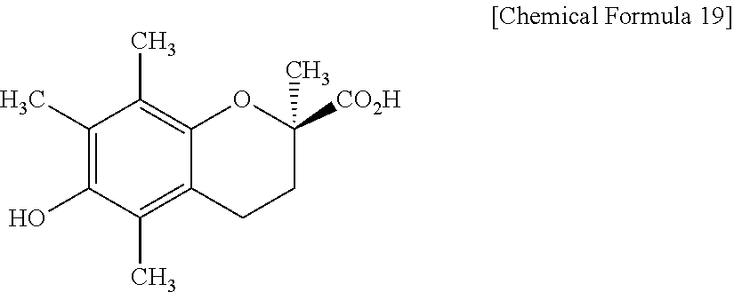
C1(C)=C(O)C(C)=C2C(=C1C)OC([CO2H])(C)CC2
